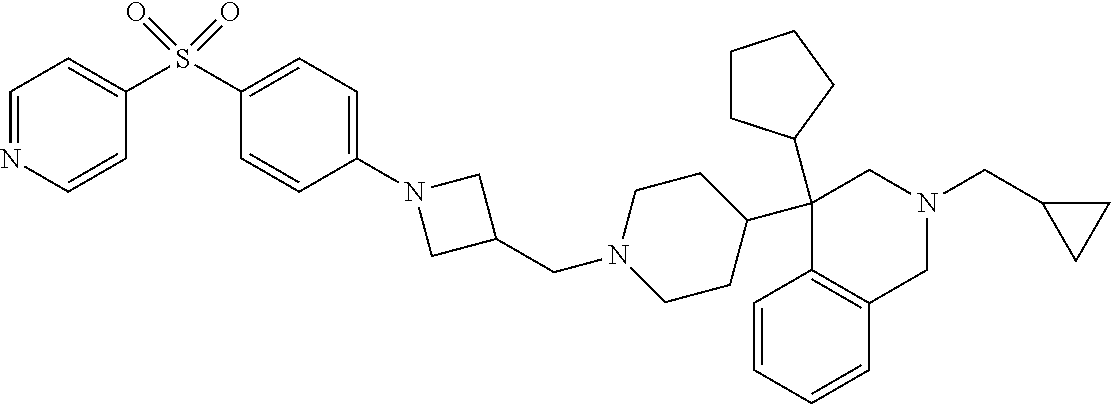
C1(C2(C3CCCC3)C3=C(C=CC=C3)CN(CC3CC3)C2)CCN(CC2CN(C3=CC=C(S(C4=CC=NC=C4)(=O)=O)C=C3)C2)CC1
